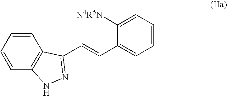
C1=CC=CC2=C1C(C=CC1=CC=CC=C1[N4R5N])=NN2
